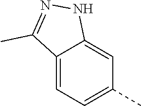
C12=CC=C(C)C=C1NN=C2C
